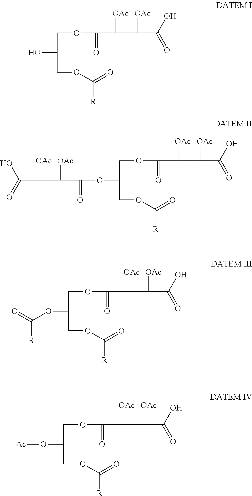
C(C(COC(=O)[R])O)OC(C(C(C(O)=O)[OAc])[OAc])=O.C(C(COC(=O)[R])OC(C(C(C(=O)O)[OAc])[OAc])=O)OC(C(C(C(O)=O)[OAc])[OAc])=O.C(C(COC(=O)[R])OC(=O)[R])OC(C(C(C(O)=O)[OAc])[OAc])=O.C(C(COC(=O)[R])O[Ac])OC(C(C(C(O)=O)[OAc])[OAc])=O
